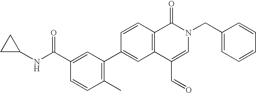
C1=CC(C2=C(C)C=CC(C(NC3CC3)=O)=C2)=CC2=C1C(=O)N(CC1=CC=CC=C1)C=C2C=O
